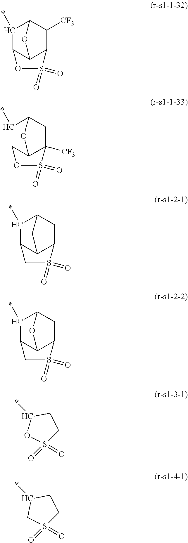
C1(*)C2C3C(C([CF3])C1O3)S(=O)(=O)O2.C1(*)C2C3C([CF3])(CC1O3)S(=O)(=O)O2.C1(*)C2C3C(CC1C3)S(=O)(=O)C2.C1(*)C2C3C(CC1O3)S(=O)(=O)C2.C1(*)OS(=O)(=O)CC1.C1(*)CS(=O)(=O)CC1
